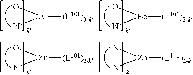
[(L101)3-k][Al](N)O.[(L101)2-k][Be](N)O.[(L101)2-k][Zn](N)O.[(L101)2-k][Zn](N)N
